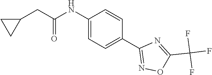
C1(NC(CC2CC2)=O)=CC=C(C2=NOC(C(F)(F)F)=N2)C=C1
